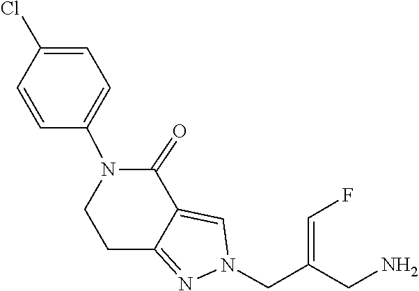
C12=NN(CC(CN)=CF)C=C1C(=O)N(C1=CC=C(Cl)C=C1)CC2
